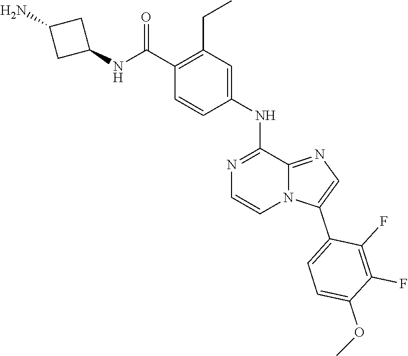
COC1=CC=C(C2=CN=C3N2C=CN=C3NC2=CC(CC)=C(C(NC3CC(N)C3)=O)C=C2)C(F)=C1F
